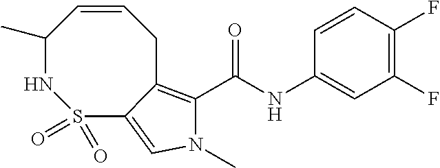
C(NC1=CC(F)=C(F)C=C1)(=O)C1=C2CC=CC(C)NS(=O)(=O)C2=CN1C
